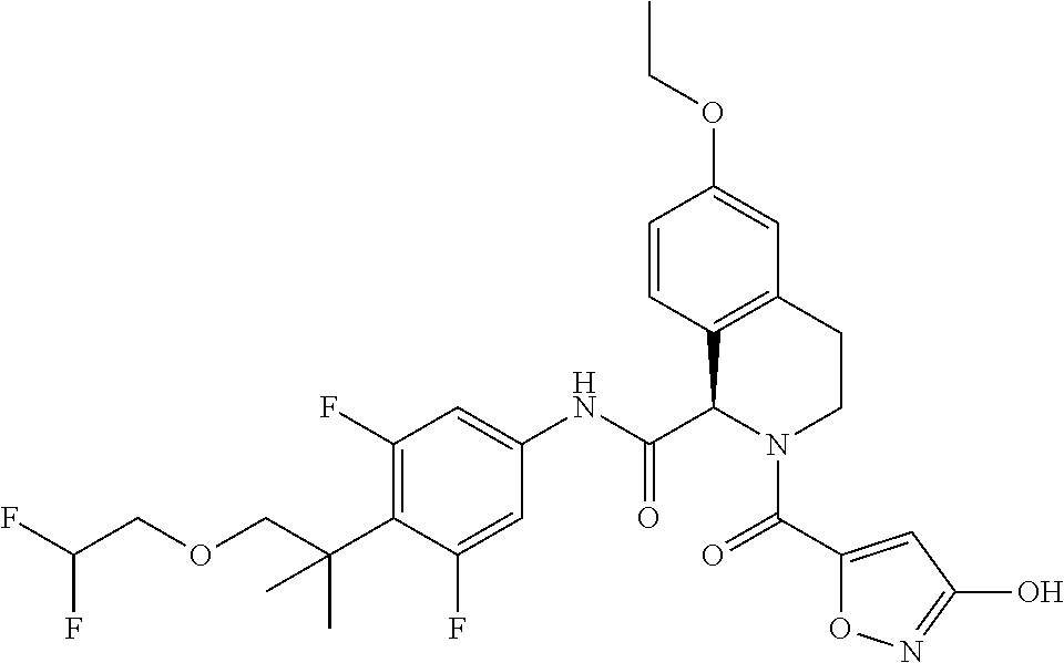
C1=CC2=C(C=C1OCC)CCN(C(C1=CC(O)=NO1)=O)C2C(NC1=CC(F)=C(C(C)(C)COCC(F)F)C(F)=C1)=O
